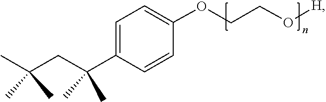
C(CC(C1=CC=C(OCCO[H])C=C1)(C)C)(C)(C)C
